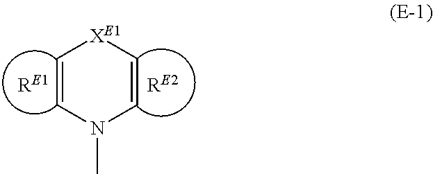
C1=CN(C)C=C[XE1]1
